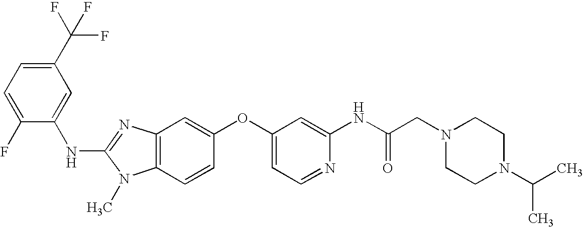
C1(C(F)(F)F)=CC=C(F)C(NC2=NC3=C(N2C)C=CC(OC2=CC=NC(NC(CN4CCN(C(C)C)CC4)=O)=C2)=C3)=C1
